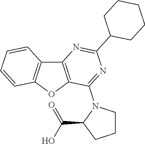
C12=C(OC3=C1C=CC=C3)C(N1C(C(O)=O)CCC1)=NC(C1CCCCC1)=N2
